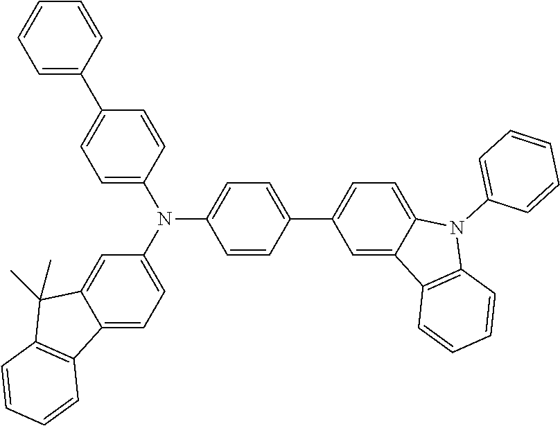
C1=CC(C2=CC=C3C(=C2)C2=C(N3C3=CC=CC=C3)C=CC=C2)=CC=C1N(C1=CC=C(C2=CC=CC=C2)C=C1)C1=CC=C2C(=C1)C(C)(C)C1=C2C=CC=C1
